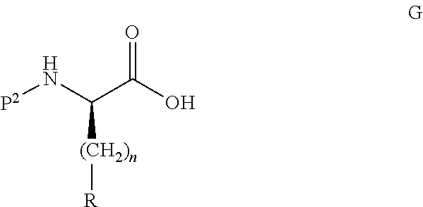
[P2]NC([(CH2)n][R])C(=O)O
